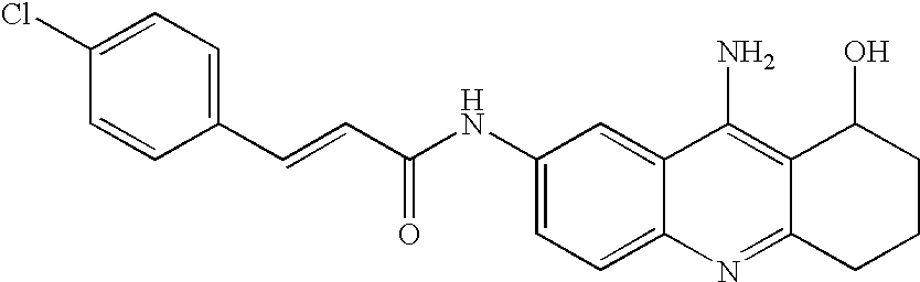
C1=CC(C=CC(NC2=CC=C3C(=C2)C(N)=C2C(=N3)CCCC2O)=O)=CC=C1Cl
